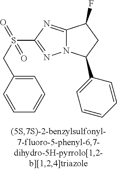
C12=NC(S(CC3=CC=CC=C3)(=O)=O)=NN1C(C1=CC=CC=C1)CC2F
